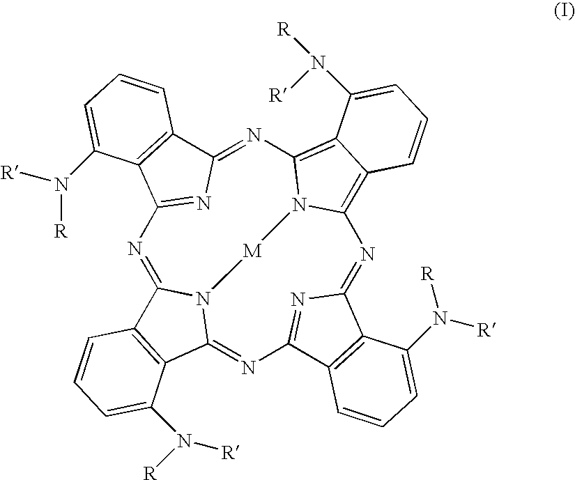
N1=C2N3C(=NC4=NC(=NC5=C6C(=C(N=C7N=C1C1=C7C=CC=C1N([R])[R])N5[M]3)C(N([R])[R])=CC=C6)C1=C4C=CC=C1N([R])[R])C1=C2C=CC=C1N([R])[R]
